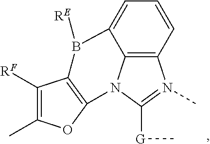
C12=C3C=CC=C1B([RE])C1=C(N2C([G]C)=N3C)OC(C)=C1[RF]
